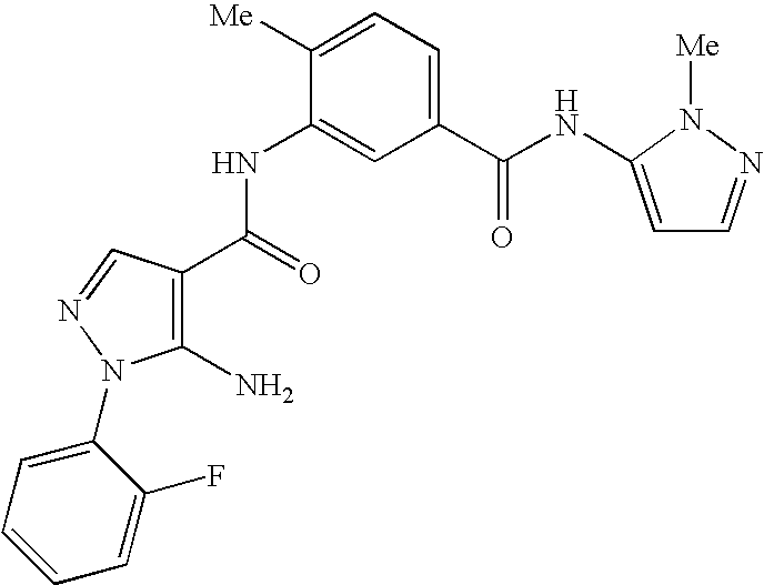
C1(NC(C2=C(N)N(C3=CC=CC=C3F)N=C2)=O)=CC(C(NC2=CC=NN2[Me])=O)=CC=C1[Me]
